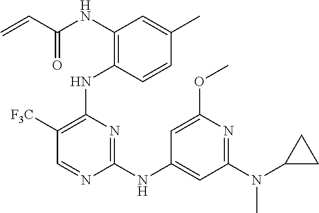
N(C1=C(NC2=C([F3C])C=NC(NC3=CC(N(C)C4CC4)=NC(OC)=C3)=N2)C=CC(C)=C1)C(C=C)=O
